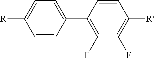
C1=CC(C2=CC=C([R])C=C2)=C(F)C(F)=C1[R]
